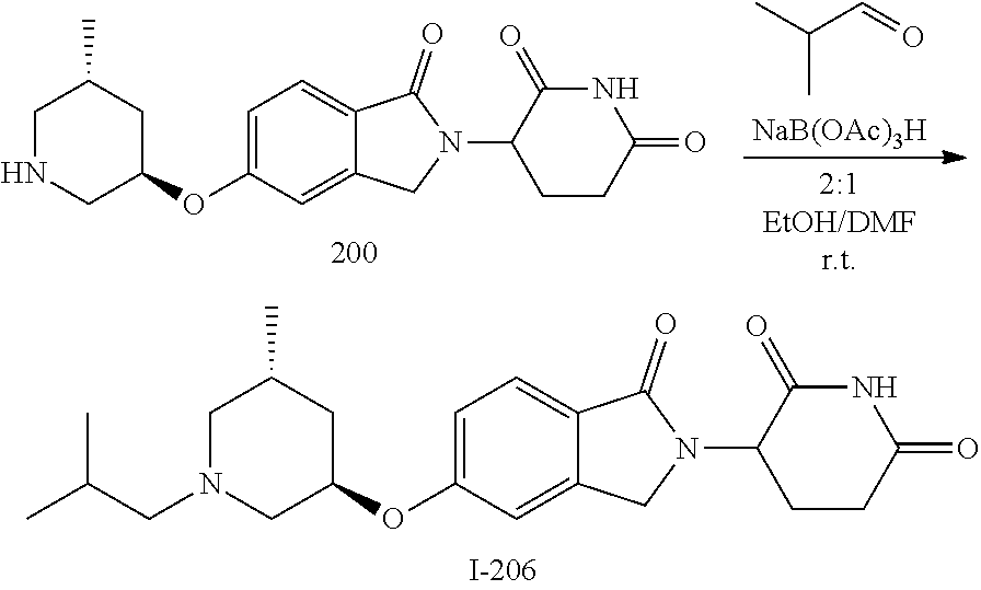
C1N(CC(C)C)CC(OC2=CC=C3C(=C2)CN(C2CCC(=O)NC2=O)C3=O)CC1C.C1NCC(OC2=CC=C3C(=C2)CN(C2CCC(=O)NC2=O)C3=O)CC1C.CC(C=O)C.[NaB(OAc)3H]
